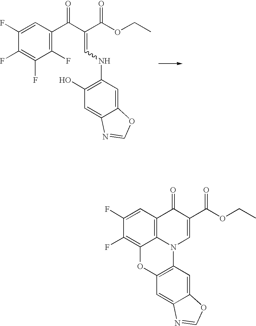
C1(F)=C(F)C(F)=C(C(C(=CNC2=C(O)C=C3C(=C2)OC=N3)C(OCC)=O)=O)C=C1F.C1=C(F)C(F)=C2C3=C1C(=O)C(C(OCC)=O)=CN3C1=C(O2)C=C2C(=C1)OC=N2
